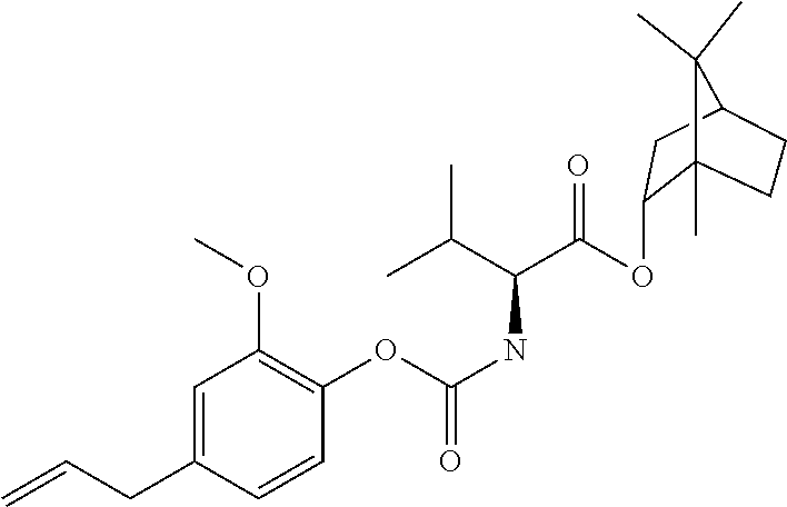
C1(OC(C(NC(OC2=C(OC)C=C(CC=C)C=C2)=O)C(C)C)=O)C2(C)CCC(C1)C2(C)C
